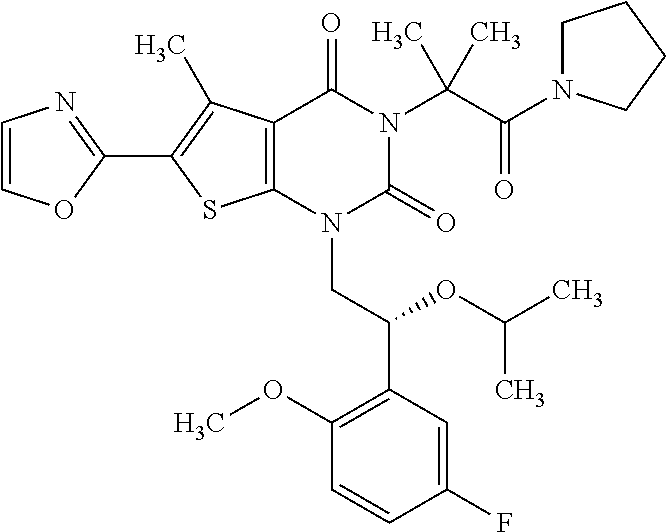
C12=C(C(C)=C(C3=NC=CO3)S1)C(=O)N(C(C(=O)N1CCCC1)(C)C)C(=O)N2CC(C1=C(OC)C=CC(F)=C1)OC(C)C
